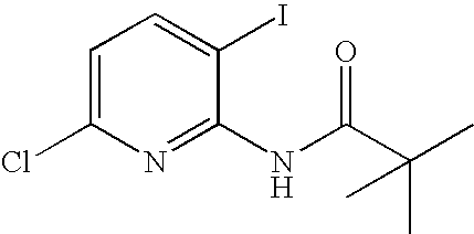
C1=C(Cl)N=C(NC(C(C)(C)C)=O)C(I)=C1
